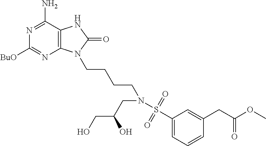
C1([BuO])=NC2=C(C(N)=N1)NC(=O)N2CCCCN(CC(CO)O)S(=O)(=O)C1=CC=CC(CC(OC)=O)=C1
